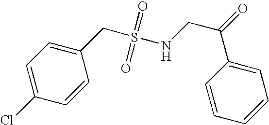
C1=C(Cl)C=CC(CS(NCC(=O)C2=CC=CC=C2)(=O)=O)=C1
